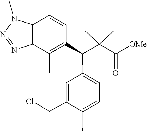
N1(C)N=NC2=C1C=CC(C(C1=CC=C(C)C(CCl)=C1)C(C)(C)C(=O)[OMe])=C2C
